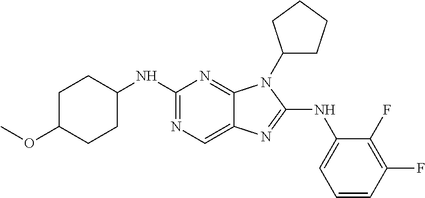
N1=C(NC2CCC(OC)CC2)N=C2C(=C1)N=C(NC1=CC=CC(F)=C1F)N2C1CCCC1
